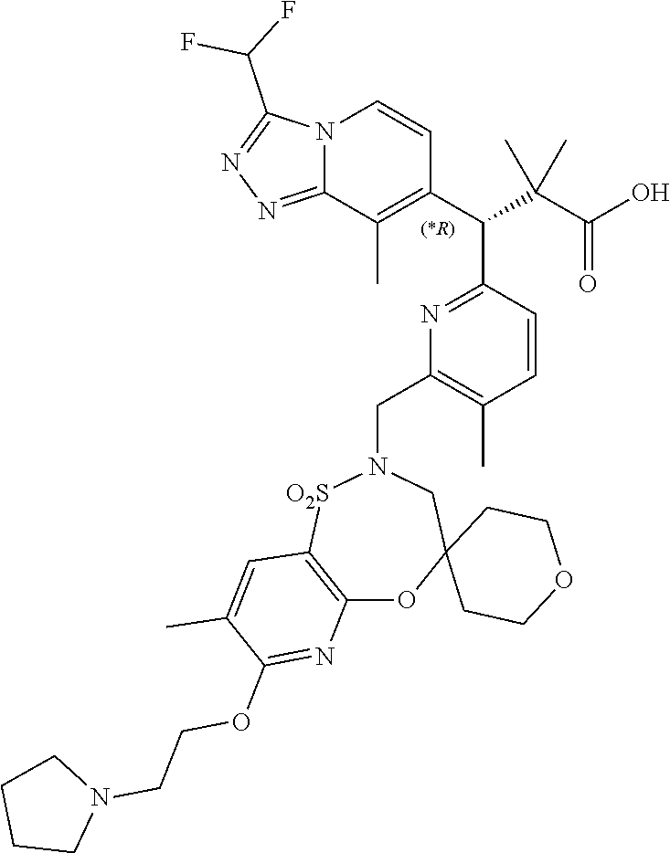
N12C(=NN=C1C(F)F)C(C)=C(C(C(C(O)=O)(C)C)C1=NC(CN3[O2S]C4=C(OC5(C3)CCOCC5)N=C(OCCN3CCCC3)C(C)=C4)=C(C)C=C1)C=C2
